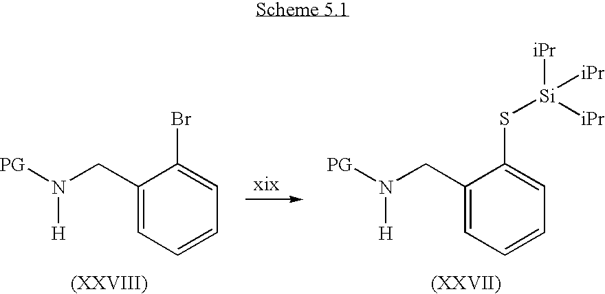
C1(CN([PG])[H])=CC=CC=C1Br.C1(CN([PG])[H])=CC=CC=C1S[Si]([iPr])([iPr])[iPr]
